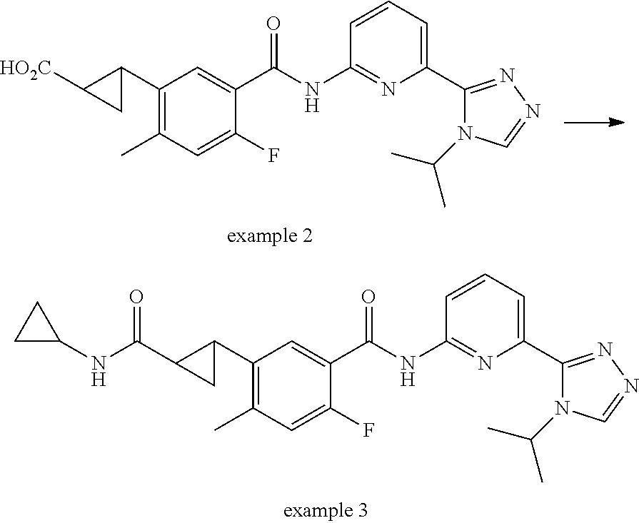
C1(C2CC2C(NC2CC2)=O)=C(C)C=C(F)C(C(NC2=NC(C3=NN=CN3C(C)C)=CC=C2)=O)=C1.C1(C2CC2[HO2C])=C(C)C=C(F)C(C(NC2=NC(C3=NN=CN3C(C)C)=CC=C2)=O)=C1
